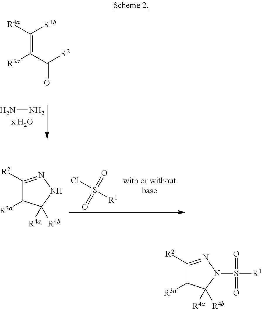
NN.[R4a]C([R4b])=C(C([R2])=O)[R3a].ClS([R1])(=O)=O.C1([R2])=NNC([R4a])([R4b])C1[R3a].C1([R2])=NN(S([R1])(=O)=O)C([R4a])([R4b])C1[R3a]
